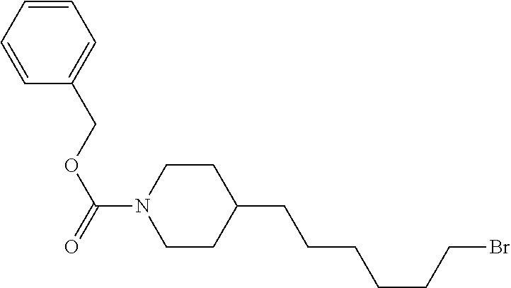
C1CC(CCCCCCBr)CCN1C(OCC1=CC=CC=C1)=O
